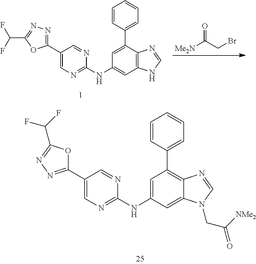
C1(C2=CN=C(NC3=CC(C4=CC=CC=C4)=C4C(=C3)N(CC(=O)[NMe2])C=N4)N=C2)=NN=C(C(F)F)O1.C1(C2=CN=C(NC3=CC4=C(C(C5=CC=CC=C5)=C3)N=CN4)N=C2)=NN=C(C(F)F)O1.[Me2N]C(CBr)=O
